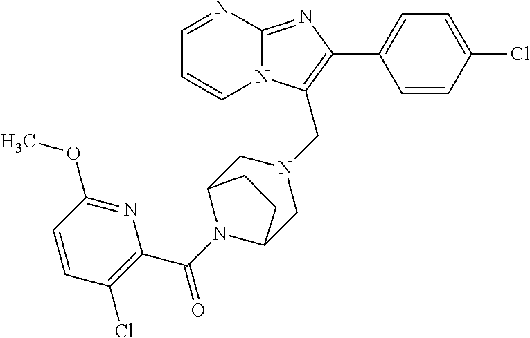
C1=CN2C(=NC(C3=CC=C(Cl)C=C3)=C2CN2CC3N(C(C4=C(Cl)C=CC(OC)=N4)=O)C(C2)CC3)N=C1
